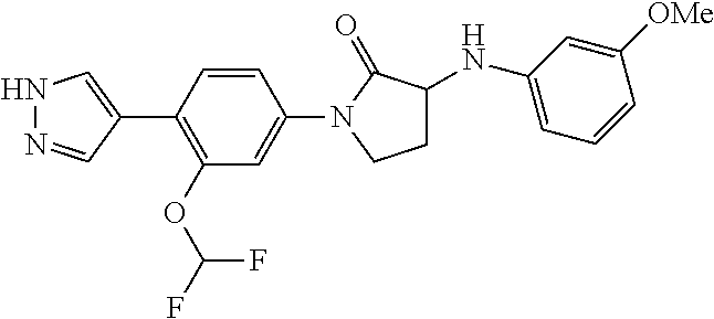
N1N=CC(C2=C(OC(F)F)C=C(N3CCC(NC4=CC=CC([OMe])=C4)C3=O)C=C2)=C1
